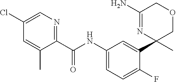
C1(NC(C2=NC=C(Cl)C=C2C)=O)=CC=C(F)C(C2(C)N=C(N)COC2)=C1
